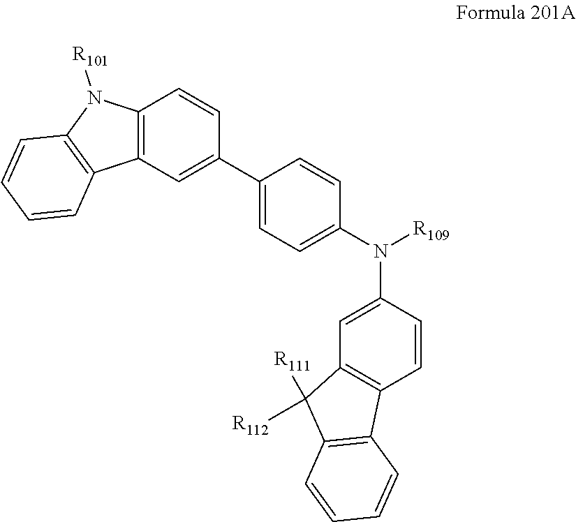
C1=C(N([R109])C2=CC=C(C3=CC4=C(C=C3)N([R101])C3=C4C=CC=C3)C=C2)C=CC2=C1C([R112])([R111])C1=C2C=CC=C1
